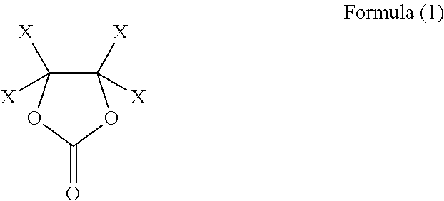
C1([X])([X])C([X])([X])OC(=O)O1
